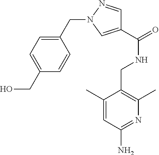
C1(C(=O)NCC2=C(C)N=C(N)C=C2C)=CN(CC2=CC=C(CO)C=C2)N=C1
